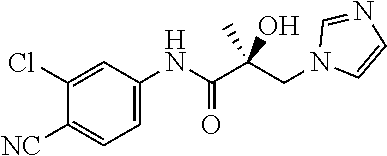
N1(CC(C(NC2=CC=C([NC])C(Cl)=C2)=O)(O)C)C=CN=C1
